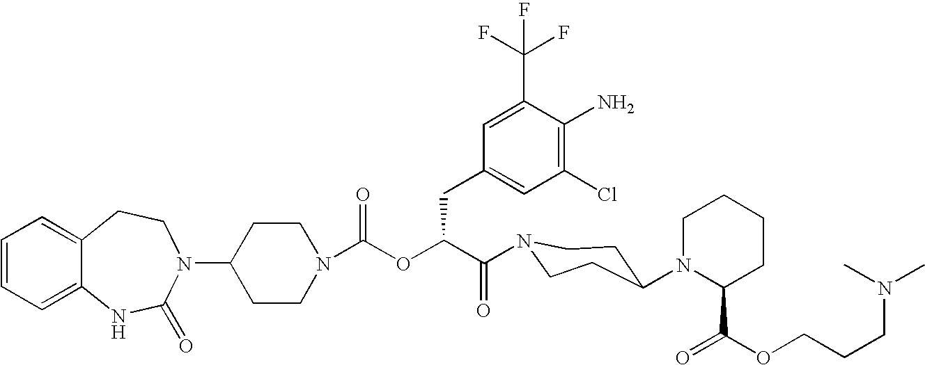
C12=CC=CC=C1NC(=O)N(C1CCN(C(OC(C(=O)N3CCC(N4C(C(OCCCN(C)C)=O)CCCC4)CC3)CC3=CC(Cl)=C(N)C(C(F)(F)F)=C3)=O)CC1)CC2
